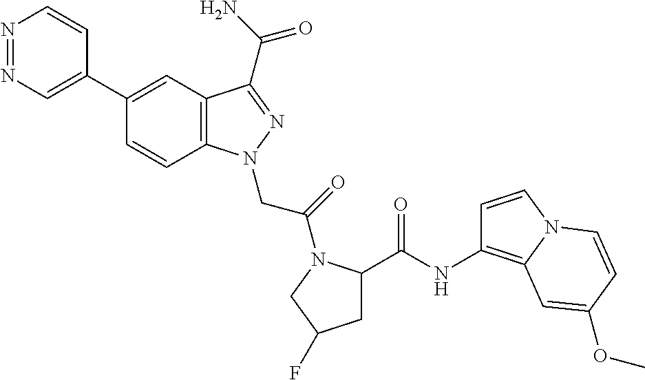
N1=NC=C(C2=CC3=C(C=C2)N(CC(=O)N2C(C(=O)NC4=C5N(C=C4)C=CC(OC)=C5)CC(F)C2)N=C3C(N)=O)C=C1
